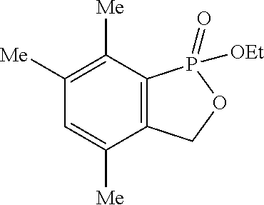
C1([Me])=C([Me])C2=C(C([Me])=C1)COP2(=O)[OEt]
